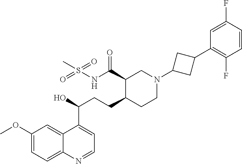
C1(OC)=CC=C2C(=C1)C(C(O)CCC1CCN(C3CC(C4=C(F)C=CC(F)=C4)C3)CC1C(NS(=O)(=O)C)=O)=CC=N2
